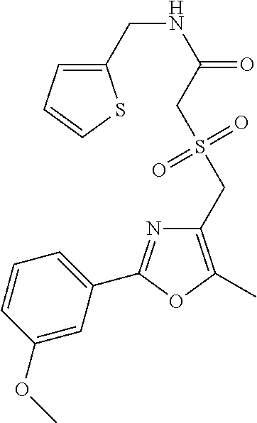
C1=CC(OC)=CC(C2=NC(CS(CC(NCC3=CC=CS3)=O)(=O)=O)=C(C)O2)=C1
